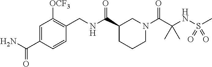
C1=C(C(N)=O)C=CC(CNC(C2CCCN(C(C(NS(C)(=O)=O)(C)C)=O)C2)=O)=C1[OCF3]
